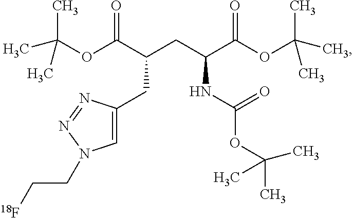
O(C(C(CC(C(OC(C)(C)C)=O)NC(OC(C)(C)C)=O)CC1=CN(CC[18F])N=N1)=O)C(C)(C)C
